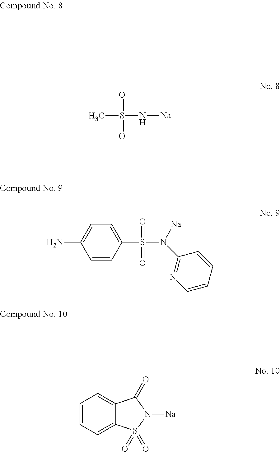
CS(N[Na])(=O)=O.C1=CC(S(N([Na])C2=NC=CC=C2)(=O)=O)=CC=C1N.C1=CC=C2C(=C1)C(=O)N([Na])S2(=O)=O
